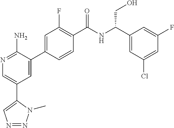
N1=C(N)C(C2=CC(F)=C(C(NC(C3=CC(Cl)=CC(F)=C3)CO)=O)C=C2)=CC(C2=CN=NN2C)=C1
